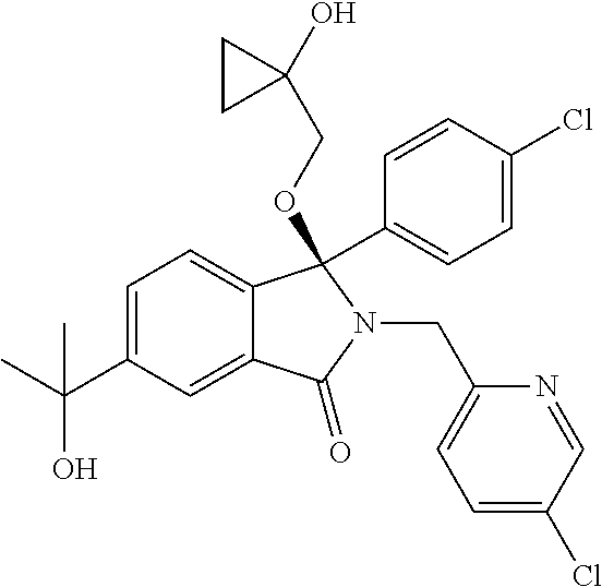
C1=C(C(C)(O)C)C=C2C(=C1)C(OCC1(O)CC1)(C1=CC=C(Cl)C=C1)N(CC1=CC=C(Cl)C=N1)C2=O
